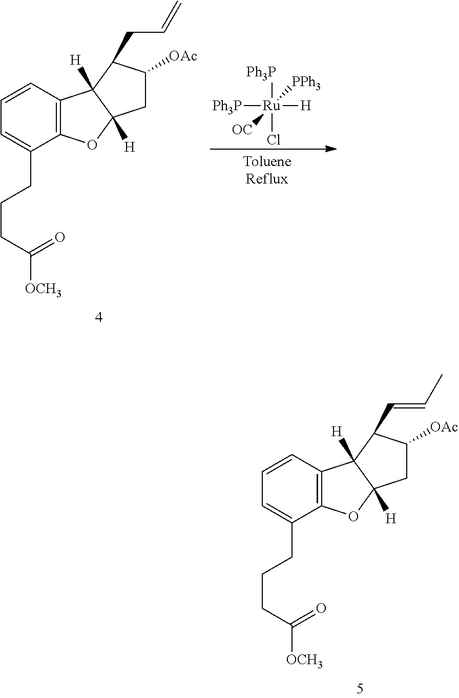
C12=C(C=CC=C1CCCC([OCH3])=O)C1([H])C([H])(O2)CC([OAc])C1CC=C.[Ph3P][Ru]([H])([Ph3P])(Cl)([OC])[PPh3].C12=C(C=CC=C1CCCC([OCH3])=O)C1([H])C([H])(O2)CC([OAc])C1C=CC
